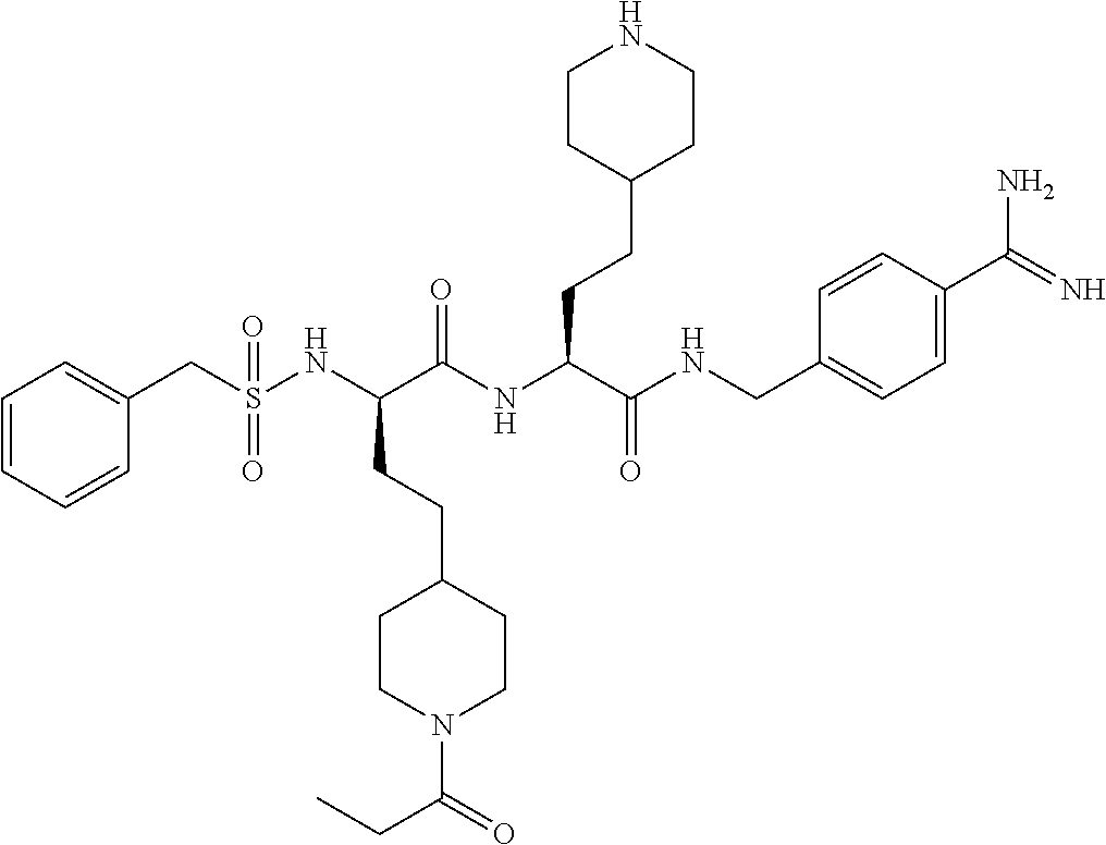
C1=CC=CC(CS(NC(C(NC(C(=O)NCC2=CC=C(C(N)=N)C=C2)CCC2CCNCC2)=O)CCC2CCN(C(=O)CC)CC2)(=O)=O)=C1
